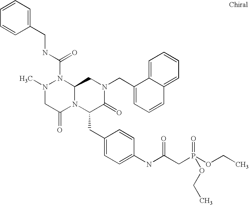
N1(C(NCC2=CC=CC=C2)=O)N(C)CC(=O)N2C1CN(CC1=CC=CC3=CC=CC=C13)C(=O)C2CC1=CC=C(NC(CP(OCC)(=O)OCC)=O)C=C1
